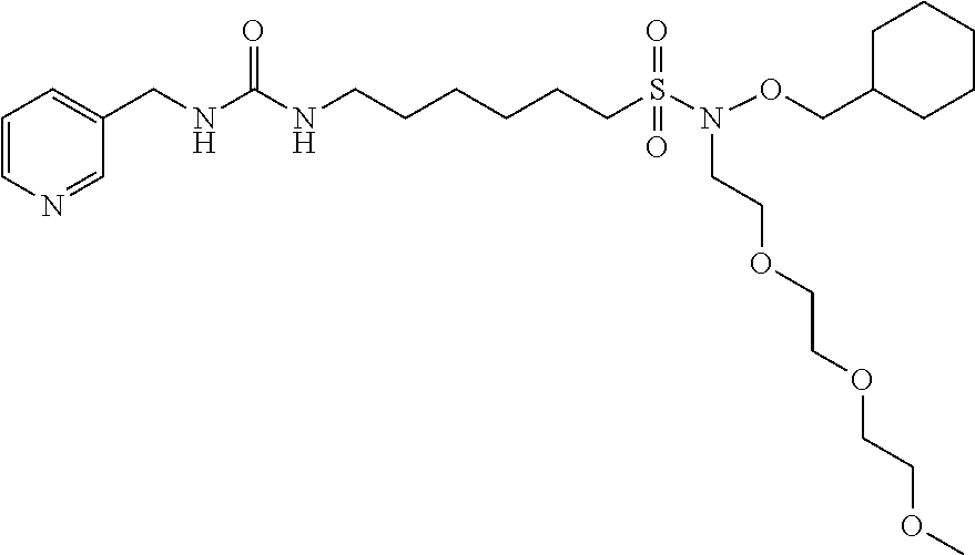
C(C1=CC=CN=C1)NC(NCCCCCCS(N(OCC1CCCCC1)CCOCCOCCOC)(=O)=O)=O
